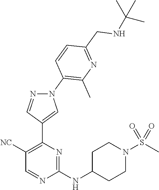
N(C1=NC(C2=CN(C3=C(C)N=C(CNC(C)(C)C)C=C3)N=C2)=C([NC])C=N1)C1CCN(S(C)(=O)=O)CC1
